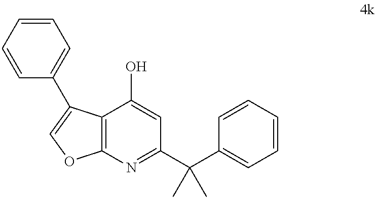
C12=C(N=C(C(C3=CC=CC=C3)(C)C)C=C1O)OC=C2C1=CC=CC=C1
